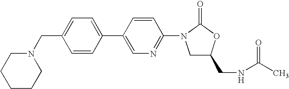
C1(CN2CCCCC2)=CC=C(C2=CN=C(N3C(=O)OC(CNC(C)=O)C3)C=C2)C=C1
